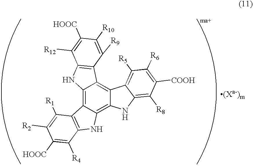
C12=C3C(=C4C(=C1C1=C(N2)C([R12])=C([HOOC])C([R10])=C1[R9])C1=C([R5])C([R6])=C([COOH])C([R8])=C1N4)NC1=C3C([R1])=C([R2])C([HOOC])=C1[R4]
